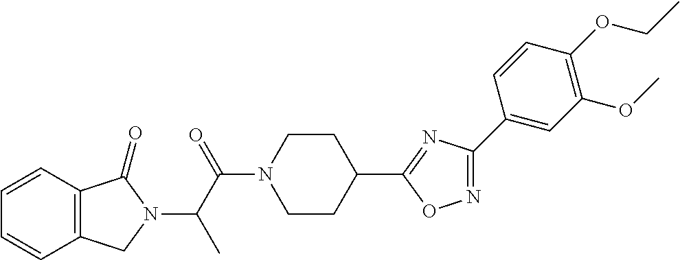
C1=CC2=C(C=C1)CN(C(C(=O)N1CCC(C3=NC(C4=CC(OC)=C(OCC)C=C4)=NO3)CC1)C)C2=O
